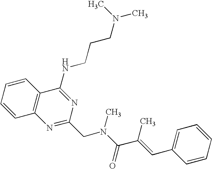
C1=CC=CC2=C1N=C(CN(C(=O)C(=CC1=CC=CC=C1)C)C)N=C2NCCCN(C)C
